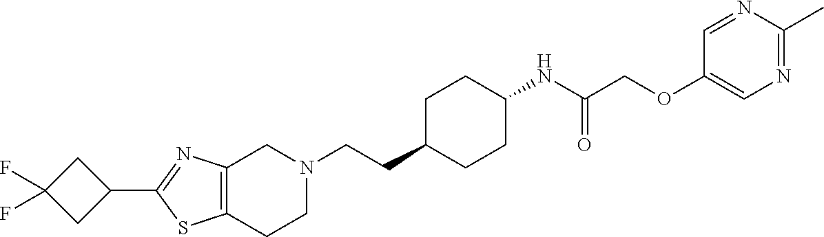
C12=C(CCN(CCC3CCC(NC(COC4=CN=C(C)N=C4)=O)CC3)C1)SC(C1CC(F)(F)C1)=N2
